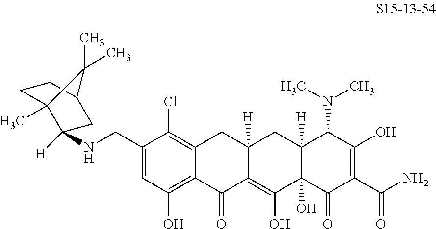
C12=C(Cl)C(CNC3([H])C4(C)CCC(C3)C4(C)C)=CC(O)=C1C(=O)C1=C(O)C3(O)C([H])(CC1([H])C2)C(N(C)C)C(O)=C(C(N)=O)C3=O
